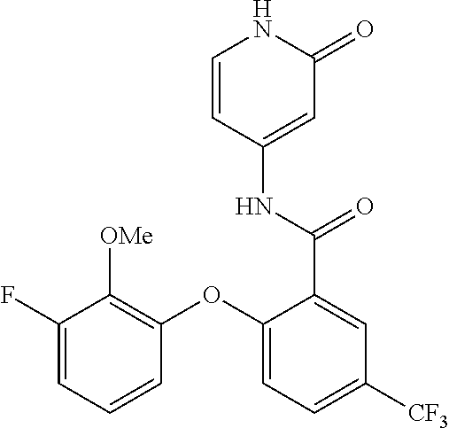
C1=CC(NC(=O)C2=CC([CF3])=CC=C2OC2=C([OMe])C(F)=CC=C2)=CC(=O)N1
